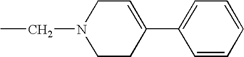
C1(C2=CC=CC=C2)=CCN(CC)CC1
